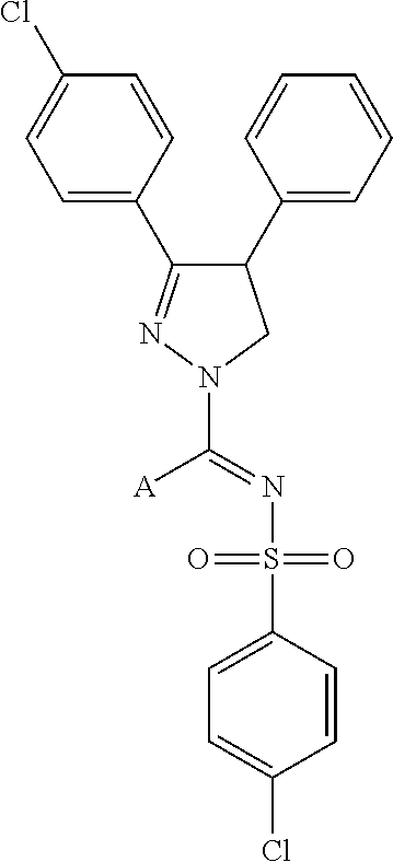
C1=C(C2=NN(C([A])=NS(C3=CC=C(Cl)C=C3)(=O)=O)CC2C2=CC=CC=C2)C=CC(Cl)=C1
